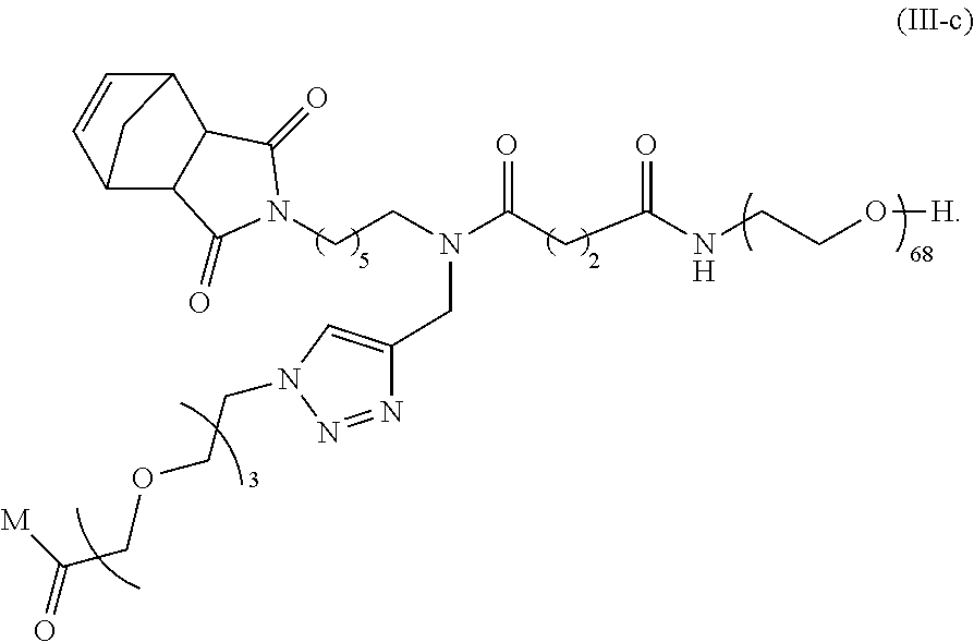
C12C=CC(C3C1C(=O)N(CCN(C(CC(NCCO[H])=O)=O)CC1=CN(CCOCC(=O)[M])N=N1)C3=O)C2
